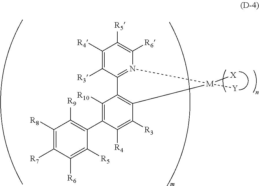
C1([R10])=C(C2=C([R9])C([R8])=C([R7])C([R6])=C2[R5])C([R4])=C([R3])C2=C1C1=N(C([R6])=C([R5])C([R4])=C1[R3])[M]2([Y])[X]
